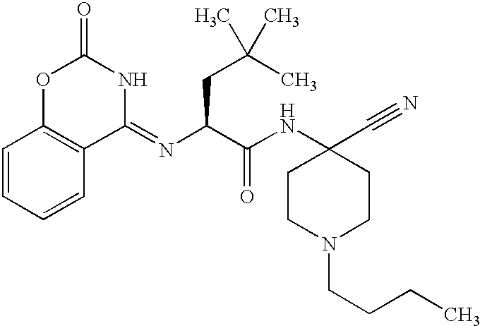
C1=CC=CC2=C1OC(=O)NC2=NC(C(NC1(C#N)CCN(CCCC)CC1)=O)CC(C)(C)C
